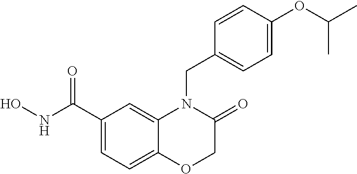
C1(C(NO)=O)=CC=C2C(=C1)N(CC1=CC=C(OC(C)C)C=C1)C(=O)CO2
